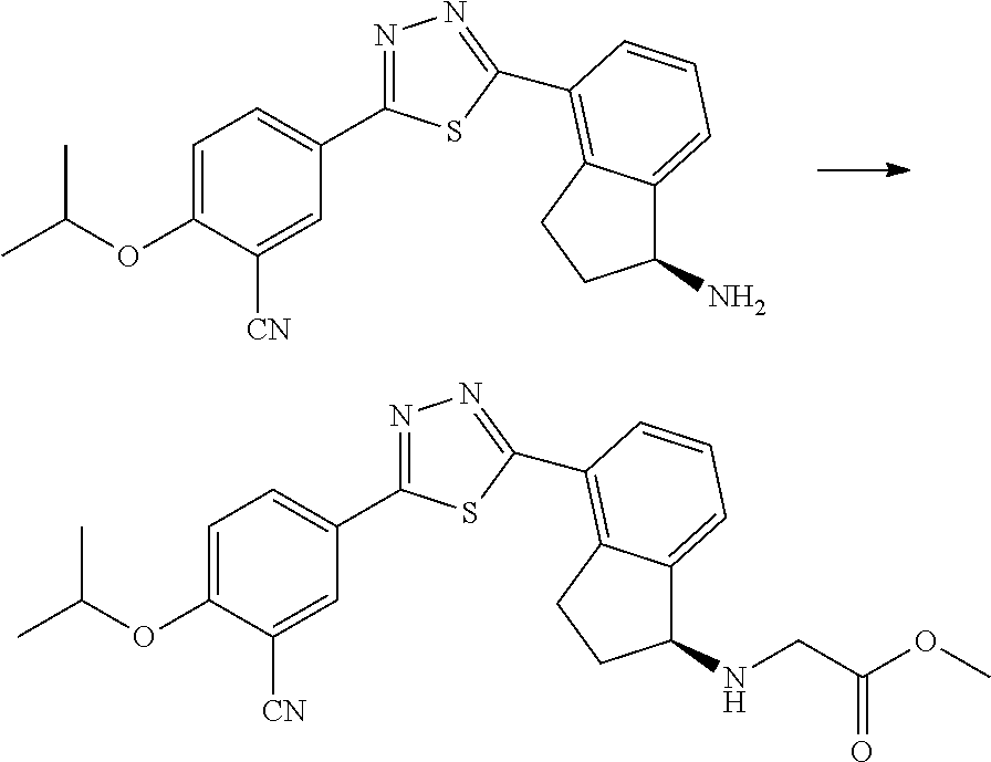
O(C1=CC=C(C2=NN=C(C3=C4C(=CC=C3)C(N)CC4)S2)C=C1[CN])C(C)C.O(C1=CC=C(C2=NN=C(C3=C4C(=CC=C3)C(NCC(OC)=O)CC4)S2)C=C1[CN])C(C)C
